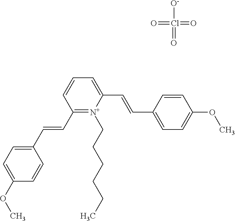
C1(C=CC2=[N+](CCCCCC)C(C=CC3=CC=C(OC)C=C3)=CC=C2)=CC=C(OC)C=C1.[O-]Cl(=O)(=O)=O
